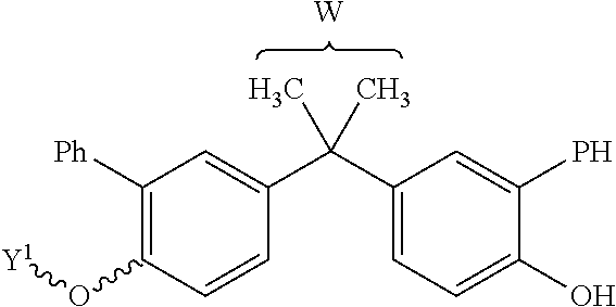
[W].C1([Ph])=C(O[Y1])C=CC(C(C2=CC=C(O)C(P)=C2)(C)C)=C1
